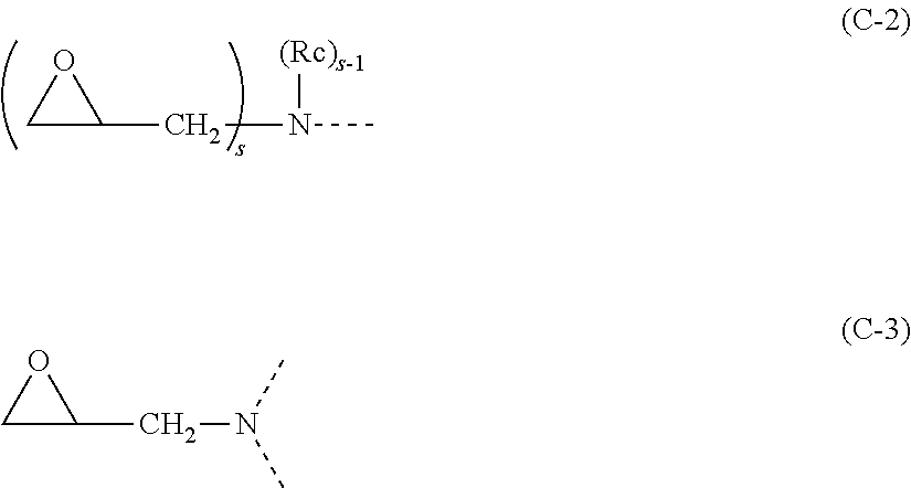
C1C(CN(C)[(Rc)s-1])O1.C1C(CN(C)C)O1
